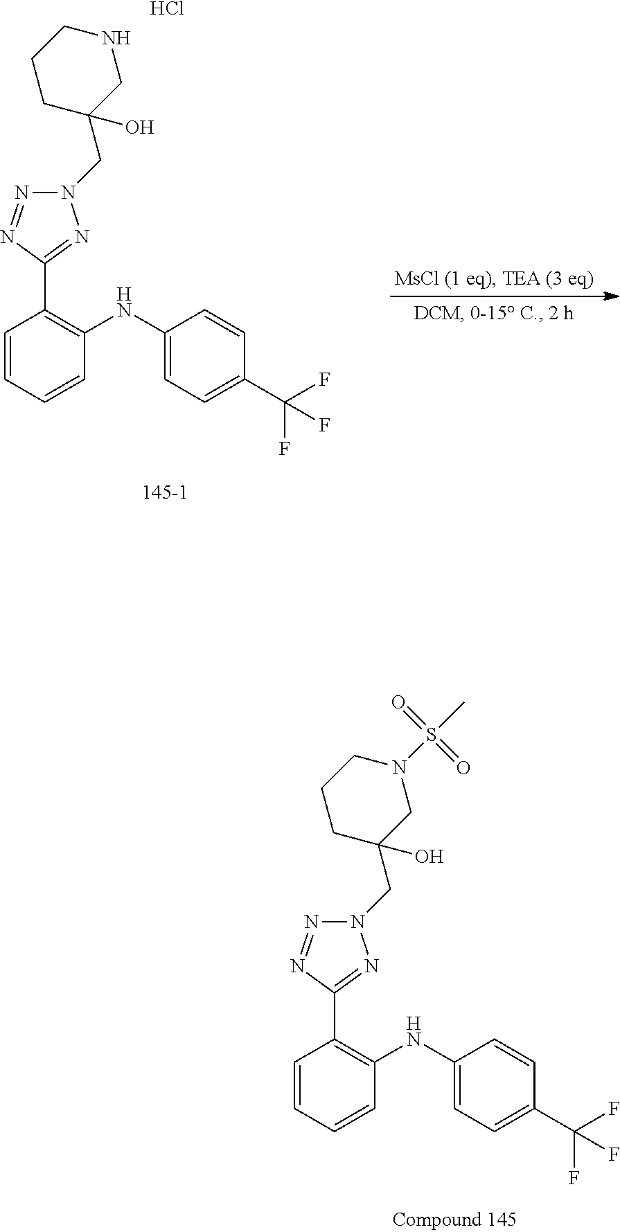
N1(CC2(O)CNCCC2)N=NC(C2=C(NC3=CC=C(C(F)(F)F)C=C3)C=CC=C2)=N1.Cl.N1(CC2(O)CN(S(C)(=O)=O)CCC2)N=NC(C2=C(NC3=CC=C(C(F)(F)F)C=C3)C=CC=C2)=N1
